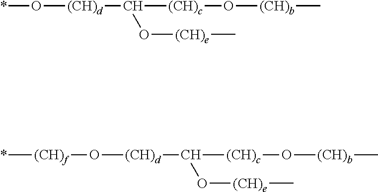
*O[(CH)d]C([(CH)c]O[(CH)b]C)O[(CH)e]C.*[(CH)f]O[(CH)d]C([(CH)c]O[(CH)b]C)O[(CH)e]C
